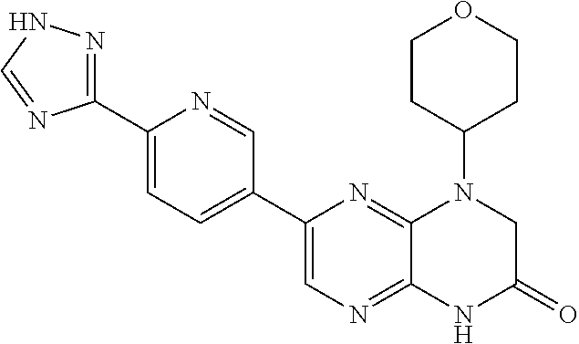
C1(C2=CN=C3C(=N2)N(C2CCOCC2)CC(=O)N3)=CC=C(C2=NNC=N2)N=C1
